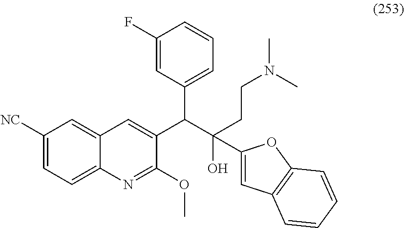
C1([NC])=CC=C2C(=C1)C=C(C(C(CCN(C)C)(O)C1=CC3=C(O1)C=CC=C3)C1=CC=CC(F)=C1)C(OC)=N2
